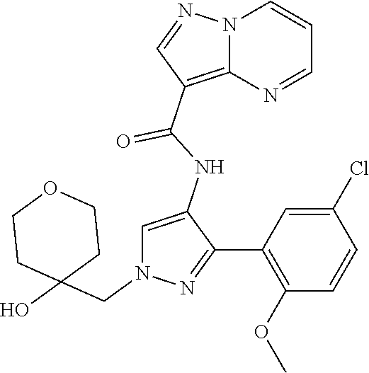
N12C(=C(C(NC3=CN(CC4(O)CCOCC4)N=C3C3=C(OC)C=CC(Cl)=C3)=O)C=N1)N=CC=C2
